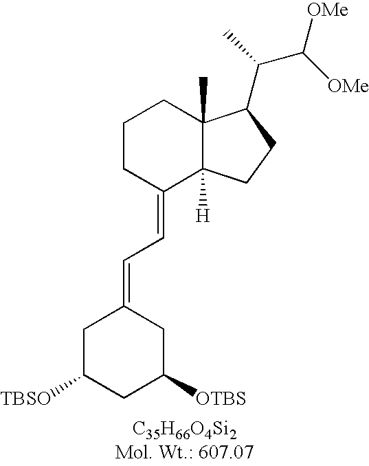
C1C([TBSO])CC([OTBS])CC1=CC=C1C2([H])C(C)(CCC1)C(C(C)C([OMe])[OMe])CC2
